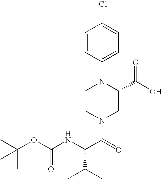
C1=C(N2CCN(C(=O)C(NC(OC(C)(C)C)=O)C(C)C)CC2C(O)=O)C=CC(Cl)=C1
